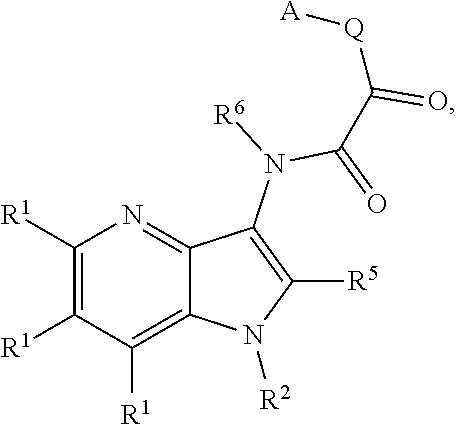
C1([R1])=C([R1])C([R1])=C2C(=N1)C(N([R6])C(C([Q][A])=O)=O)=C([R5])N2[R2]
